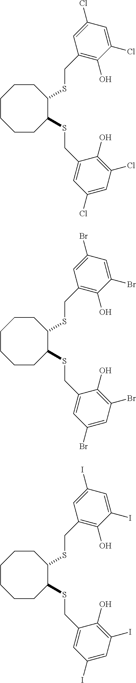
C1CC(SCC2=CC(Cl)=CC(Cl)=C2O)C(SCC2=C(O)C(Cl)=CC(Cl)=C2)CCCC1.C1CC(SCC2=CC(Br)=CC(Br)=C2O)C(SCC2=C(O)C(Br)=CC(Br)=C2)CCCC1.C1CC(SCC2=CC(I)=CC(I)=C2O)C(SCC2=C(O)C(I)=CC(I)=C2)CCCC1
